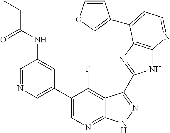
C1=NC=C(C2=CN=C3C(=C2F)C(C2=NC4=C(N2)N=CC=C4C2=COC=C2)=NN3)C=C1NC(CC)=O
